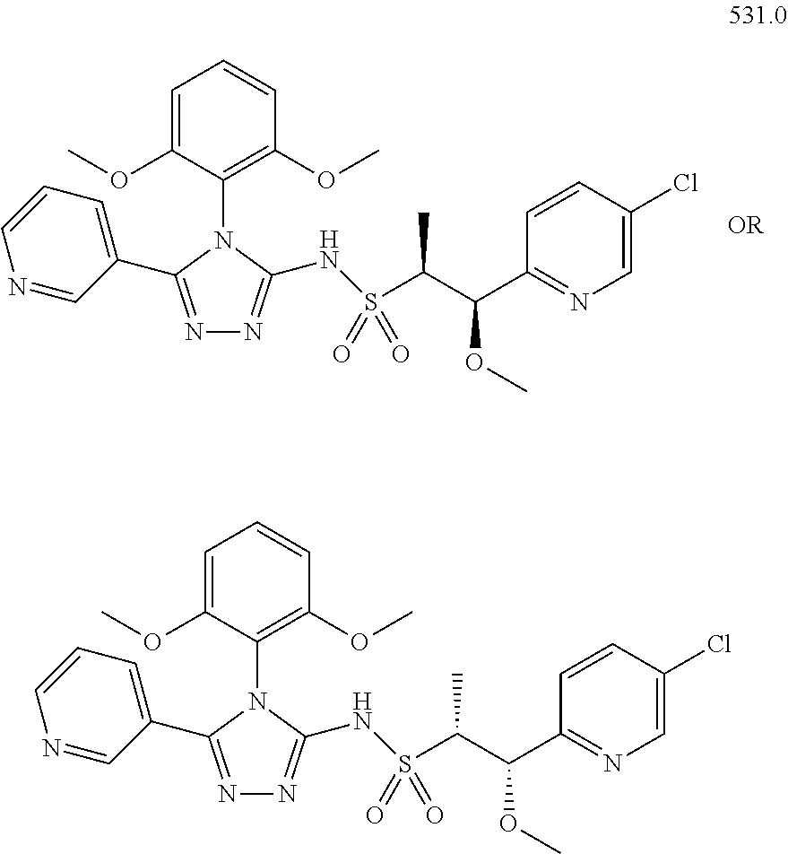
N1=C(C2=CC=CN=C2)N(C2=C(OC)C=CC=C2OC)C(NS(C(C(C2=NC=C(Cl)C=C2)OC)C)(=O)=O)=N1.N1=C(C2=CC=CN=C2)N(C2=C(OC)C=CC=C2OC)C(NS(C(C(C2=NC=C(Cl)C=C2)OC)C)(=O)=O)=N1
